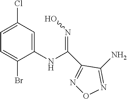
N1=C(N)C(C(NC2=CC(Cl)=CC=C2Br)=NO)=NO1
